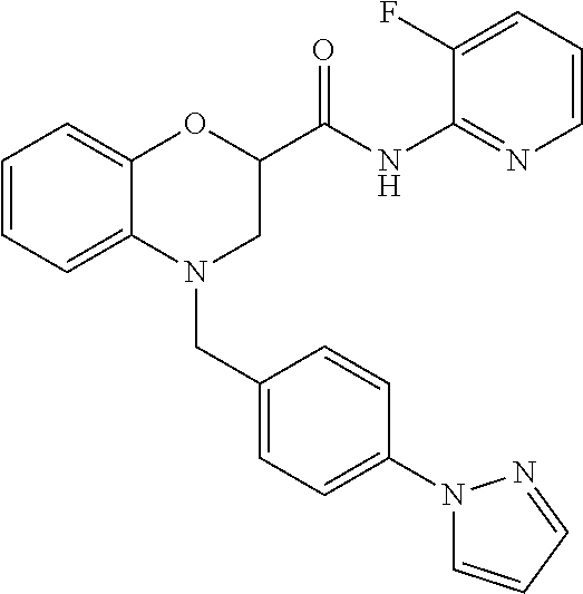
C1=CC=C2C(=C1)OC(C(NC1=NC=CC=C1F)=O)CN2CC1=CC=C(N2C=CC=N2)C=C1
